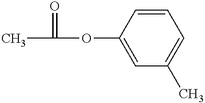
C1(OC(C)=O)=CC(C)=CC=C1
